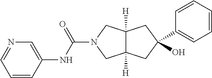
O=C(N1CC2([H])C([H])(C1)CC(O)(C1=CC=CC=C1)C2)NC1=CN=CC=C1
